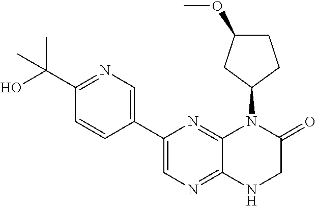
C1(C(C)(O)C)=NC=C(C2=CN=C3C(=N2)N(C2CC(OC)CC2)C(=O)CN3)C=C1
